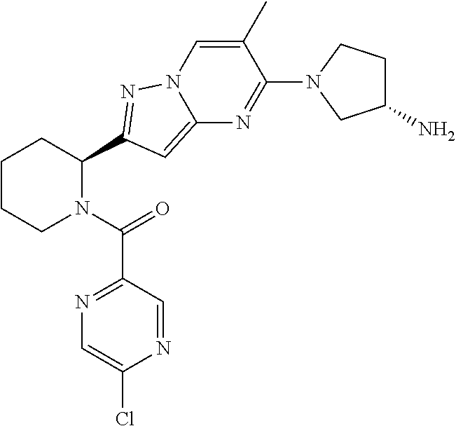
C1CCN(C(=O)C2=NC=C(Cl)N=C2)C(C2=NN3C(=C2)N=C(N2CC(N)CC2)C(C)=C3)C1
